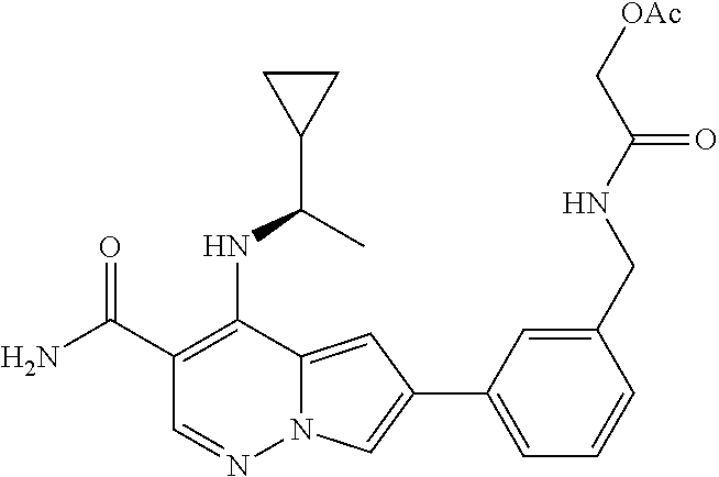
C1(C(N)=O)=C(NC(C2CC2)C)C2=CC(C3=CC=CC(CNC(=O)C[OAc])=C3)=CN2N=C1
